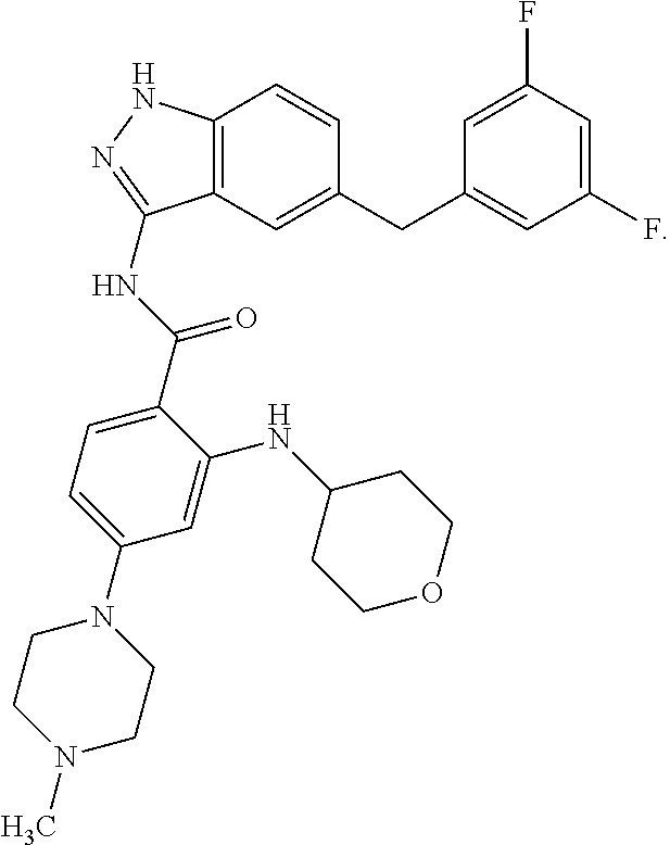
C1(N2CCN(C)CC2)=CC=C(C(=O)NC2=NNC3=C2C=C(CC2=CC(F)=CC(F)=C2)C=C3)C(NC2CCOCC2)=C1
